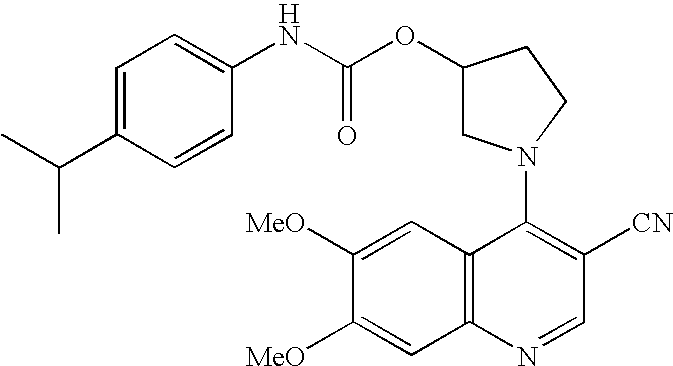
C1(N2CC(OC(NC3=CC=C(C(C)C)C=C3)=O)CC2)=C([CN])C=NC2=C1C=C([MeO])C([MeO])=C2
